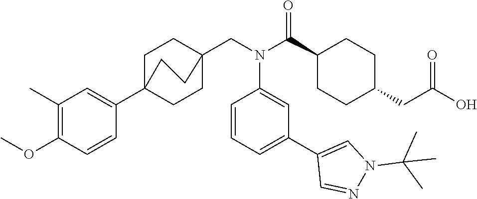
C1(C(N(CC23CCC(C4=CC(C)=C(OC)C=C4)(CC2)CC3)C2=CC(C3=CN(C(C)(C)C)N=C3)=CC=C2)=O)CCC(CC(O)=O)CC1
